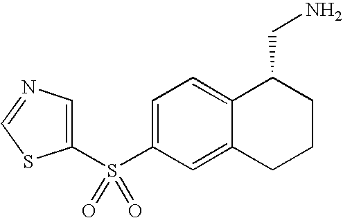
C1(S(C2=CC=C3C(=C2)CCCC3CN)(=O)=O)=CN=CS1
